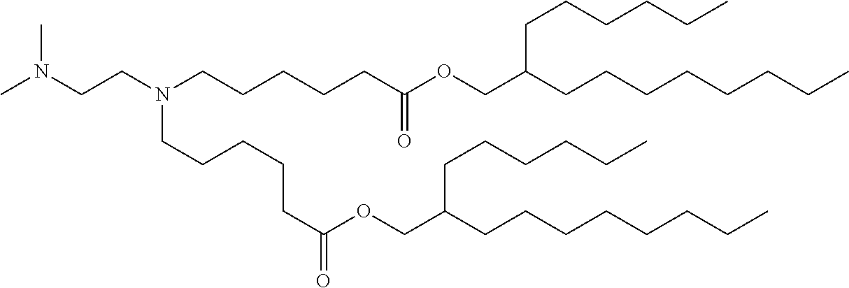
CN(CCN(CCCCCC(OCC(CCCCCC)CCCCCCCC)=O)CCCCCC(OCC(CCCCCC)CCCCCCCC)=O)C
